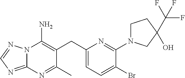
N12C(=NC=N1)N=C(C)C(CC1=CC=C(Br)C(N3CCC(C(F)(F)F)(O)C3)=N1)=C2N
